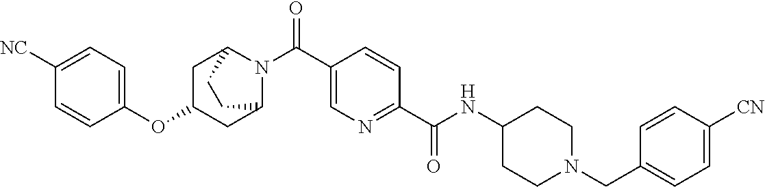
N(C(C1=NC=C(C(=O)N2C3CC(OC4=CC=C([CN])C=C4)CC2CC3)C=C1)=O)C1CCN(CC2=CC=C([CN])C=C2)CC1
